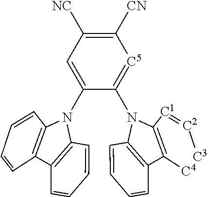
C1([CN])=C([NC])C=C(N2C3=C(C=CC=C3)C3=C2C=CC=C3)C(N2C([C1]=[C2][C3])=C([C4])C3=C2C=CC=C3)=[C5]1
